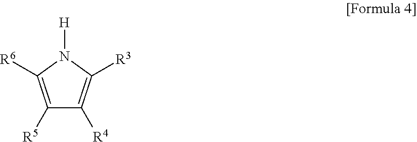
C1([R5])=C([R6])N([H])C([R3])=C1[R4]
